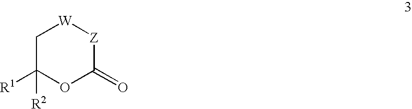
C1C([R1])([R2])OC(=O)[Z][W]1
